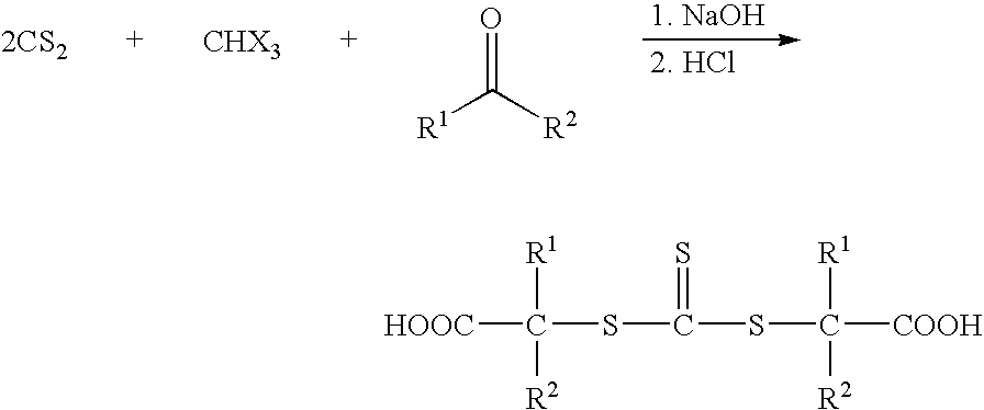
[2CS2].O=C([R2])[R1].[HOOC]C(SC(SC([COOH])([R1])[R2])=S)([R1])[R2]
